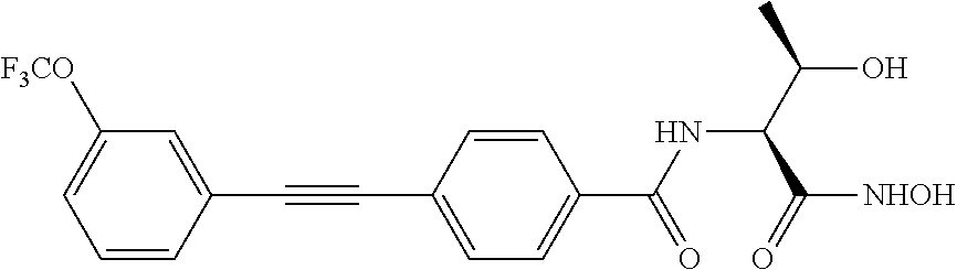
C1=CC(C#CC2=CC=C(C(=O)NC(C(=O)[NHOH])C(O)C)C=C2)=CC([F3CO])=C1
